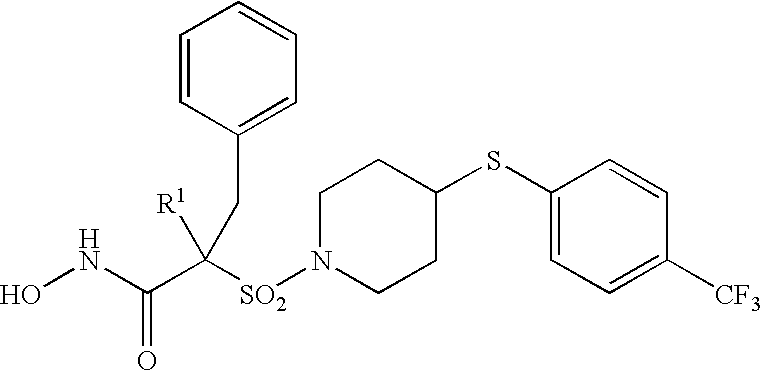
C1(SC2CCN([SO2]C(C(NO)=O)([R1])CC3=CC=CC=C3)CC2)=CC=C([CF3])C=C1
